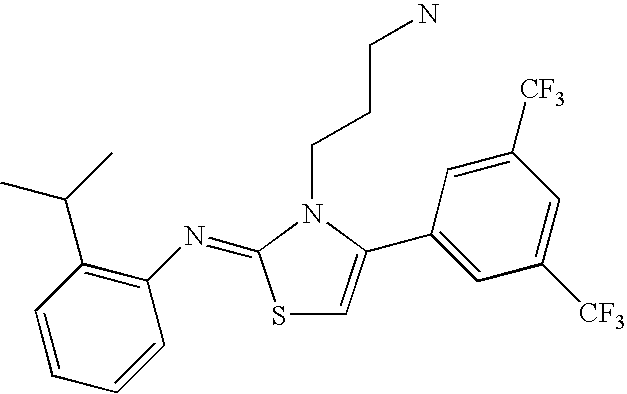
S1C=C(C2=CC([CF3])=CC([CF3])=C2)N(CCCN)C1=NC1=C(C(C)C)C=CC=C1
